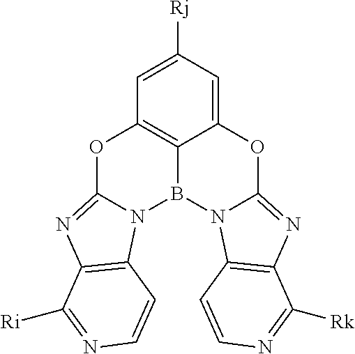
C12=CC([Rj])=CC3=C1B(N1C(=NC4=C1C=CN=C4[Rk])O2)N1C(=NC2=C1C=CN=C2[Ri])O3
